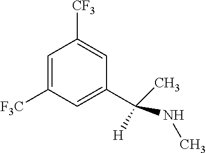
C1=C([F3C])C=C(C(C)([H])NC)C=C1[CF3]
